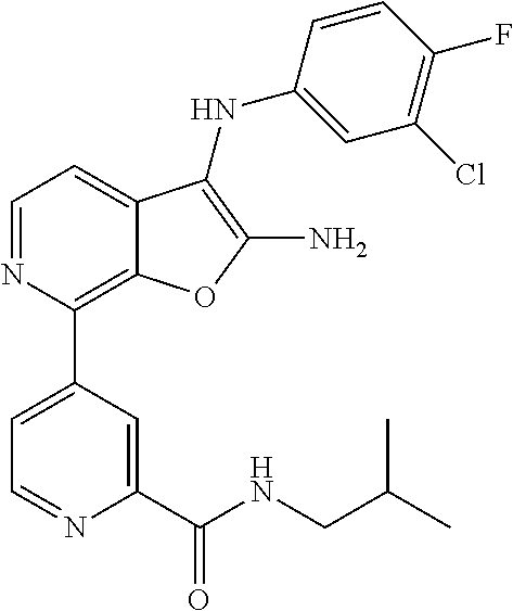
N1=CC=C2C(=C1C1=CC=NC(C(NCC(C)C)=O)=C1)OC(N)=C2NC1=CC(Cl)=C(F)C=C1
